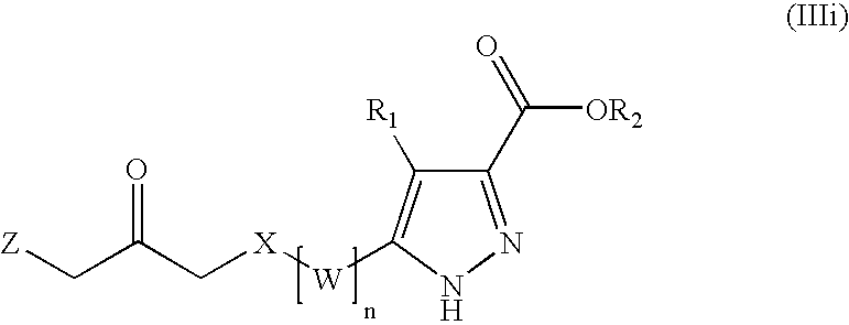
C1(C(=O)[OR2])=NNC([W][X]CC(C[Z])=O)=C1[R1]
